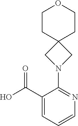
C1(C(O)=O)=CC=CN=C1N1CC2(C1)CCOCC2
